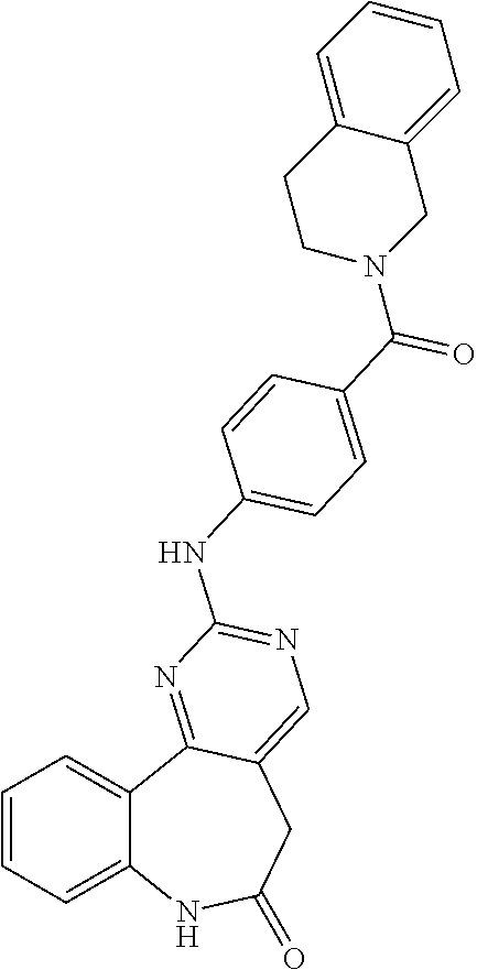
C1=CC=C2C(=C1)C1=NC(NC3=CC=C(C(=O)N4CC5=CC=CC=C5CC4)C=C3)=NC=C1CC(=O)N2
